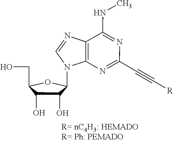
C1(O)C(O)C(CO)OC1N1C2=C(N=C1)C(NC)=NC(C#C[R])=N2
